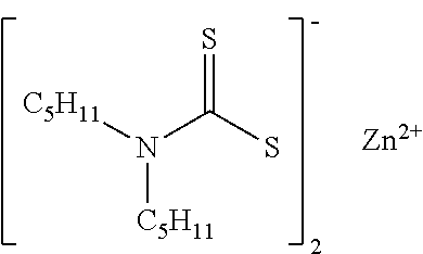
N([C5H11])([C5H11])C(S)=S.[Zn]
